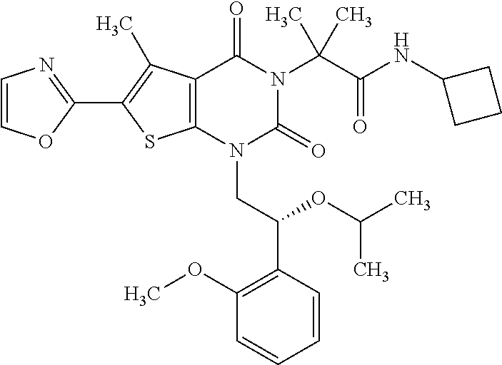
C12=C(C(C)=C(C3=NC=CO3)S1)C(=O)N(C(C(=O)NC1CCC1)(C)C)C(=O)N2CC(C1=C(OC)C=CC=C1)OC(C)C
